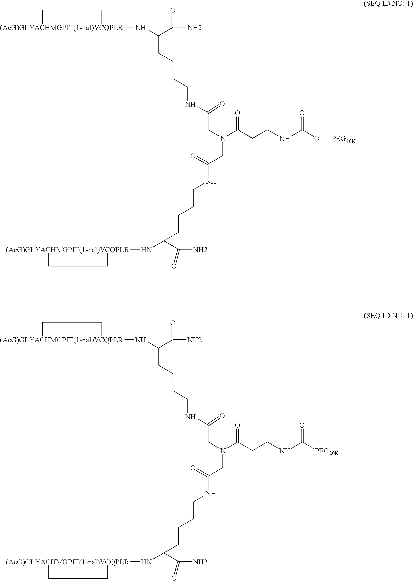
[(AcG)GLYACHMGPIT(1-nal)VCQPLR]1(NC(C(N)=O)CCCCNC(CN(C(CCNC(=O)O[PEG40K])=O)CC(NCCCCC(N[(AcG)GLYACHMGPIT(1-nal)VCQPLR]2CC2)C(N)=O)=O)=O)CC1.[(AcG)GLYACHMGPIT(1-nal)VCQPLR]1(NC(C(N)=O)CCCCNC(CN(C(CCNC(=O)[PEG20K])=O)CC(NCCCCC(N[(AcG)GLYACHMGPIT(1-nal)VCQPLR]2CC2)C(N)=O)=O)=O)CC1
